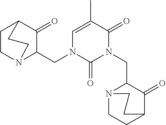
C1CN2C(CN3C(=O)N(CC4N5CCC(C4=O)CC5)C(=O)C(C)=C3)C(=O)C1CC2
